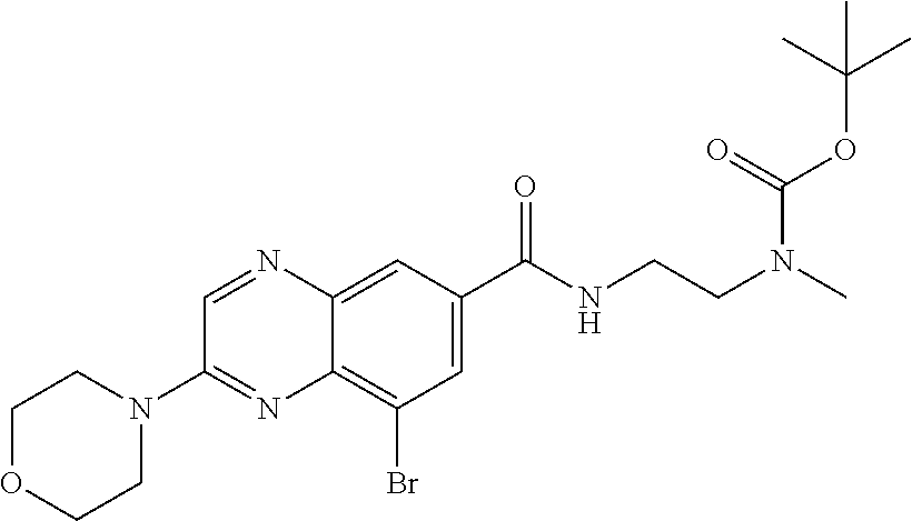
C12=CC(C(NCCN(C)C(=O)OC(C)(C)C)=O)=CC(Br)=C1N=C(N1CCOCC1)C=N2
